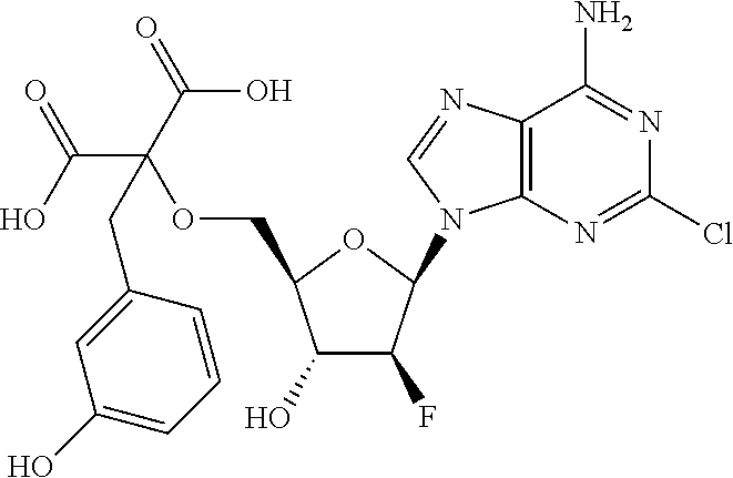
C1(O)C(F)C(N2C3=C(N=C2)C(N)=NC(Cl)=N3)OC1COC(C(=O)O)(C(=O)O)CC1=CC(O)=CC=C1
